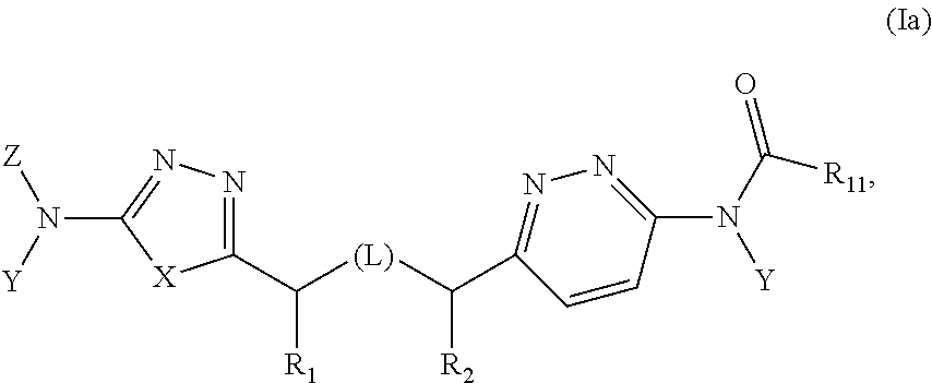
C1(C([(L)]C([R2])C2=NN=C(N(C([R11])=O)[Y])C=C2)[R1])=NN=C(N([Z])[Y])[X]1
